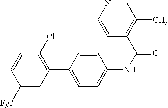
C1([F3C])=CC(C2=CC=C(NC(=O)C3=C(C)C=NC=C3)C=C2)=C(Cl)C=C1
